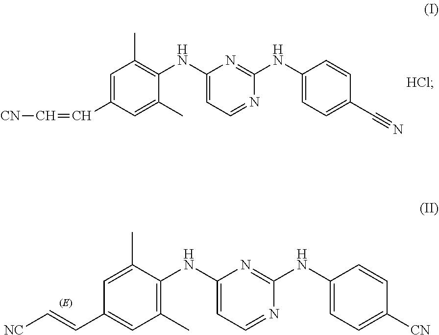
C1=C(C=C[CN])C=C(C)C(NC2=CC=NC(NC3=CC=C(C#N)C=C3)=N2)=C1C.C1=C(C)C(NC2=CC=NC(NC3=CC=C([CN])C=C3)=N2)=C(C)C=C1C=C[NC]
